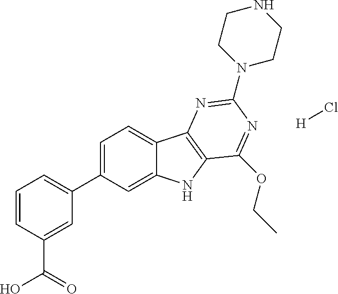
C1=CC(C(O)=O)=CC(C2=CC=C3C(=C2)NC2=C3N=C(N3CCNCC3)N=C2OCC)=C1.[H]Cl
